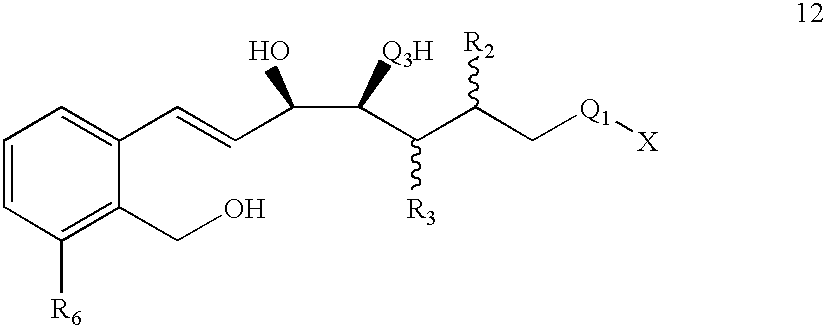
C1=CC([R6])=C(CO)C(C=CC(C(C(C(C[Q1][X])[R2])[R3])[Q3H])O)=C1
